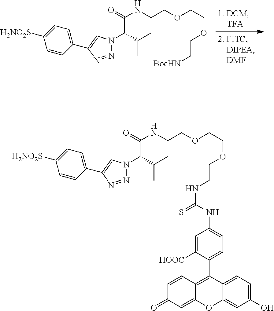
C(NCCOCCOCC[BocHN])(=O)C(C(C)C)N1N=NC(C2=CC=C([H2NO2S])C=C2)=C1.C(NCCOCCOCCNC(NC1=CC=C(C2=C3C(=CC(=O)C=C3)OC3=CC(O)=CC=C23)C([HOOC])=C1)=S)(=O)C(C(C)C)N1N=NC(C2=CC=C([H2NO2S])C=C2)=C1
